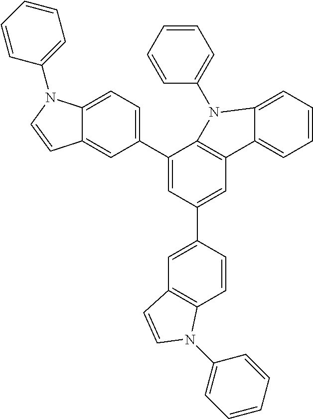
C12=CC=C(C3=CC(C4=CC5=C(C=C4)N(C4=CC=CC=C4)C=C5)=CC4=C3N(C3=CC=CC=C3)C3=CC=CC=C43)C=C1C=CN2C1=CC=CC=C1
